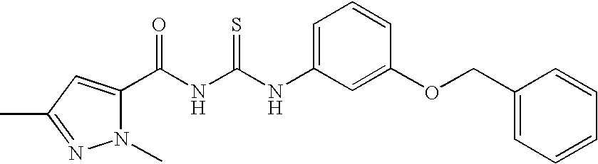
C(NC(NC1=CC=CC(OCC2=CC=CC=C2)=C1)=S)(=O)C1=CC(C)=NN1C
